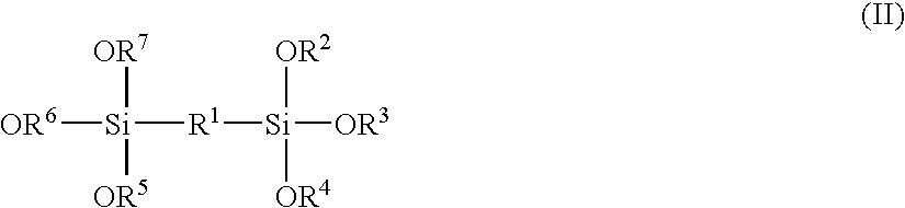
[Si]([OR6])([R1][Si]([OR3])([OR2])[OR4])([OR7])[OR5]
